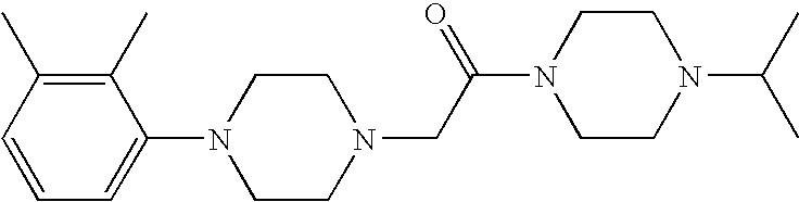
C1(C)=C(C)C=CC=C1N1CCN(CC(N2CCN(C(C)C)CC2)=O)CC1
